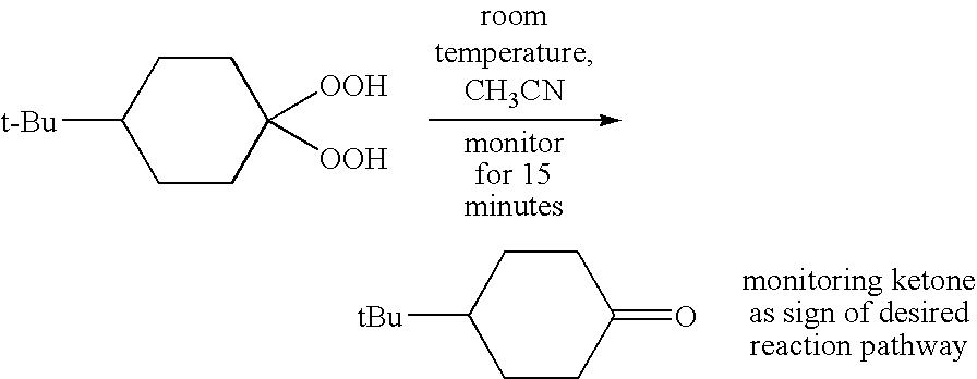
C1CC([OOH])([OOH])CCC1[t-Bu].C1CC(=O)CCC1[tBu]
